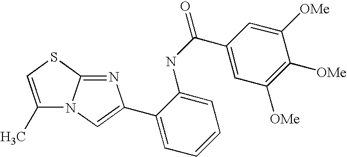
C1(C)=CSC2=NC(C3=CC=CC=C3NC(C3=CC([OMe])=C([OMe])C([OMe])=C3)=O)=CN12
